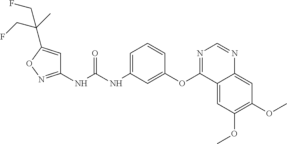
N(C(NC1=CC=CC(OC2=NC=NC3=CC(OC)=C(OC)C=C23)=C1)=O)C1=NOC(C(C)(CF)CF)=C1
